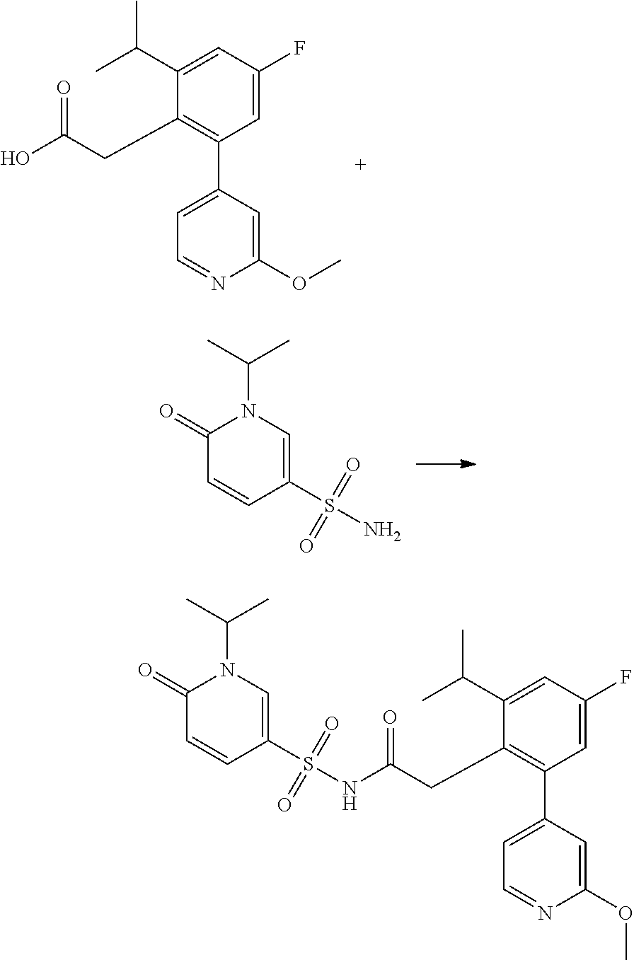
C1=C(F)C=C(C(C)C)C(CC(=O)O)=C1C1=CC=NC(OC)=C1.C1=C(S(N)(=O)=O)C=CC(=O)N1C(C)C.C1=C(F)C=C(C(C)C)C(CC(=O)NS(C2=CN(C(C)C)C(=O)C=C2)(=O)=O)=C1C1=CC=NC(OC)=C1
